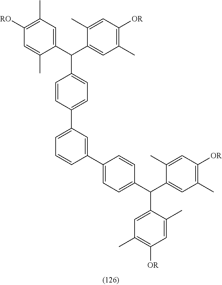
C1(C(C2=CC(C)=C([OR])C=C2C)C2=CC=C(C3=CC=CC(C4=CC=C(C(C5=CC(C)=C([OR])C=C5C)C5=CC(C)=C([OR])C=C5C)C=C4)=C3)C=C2)=CC(C)=C([RO])C=C1C
